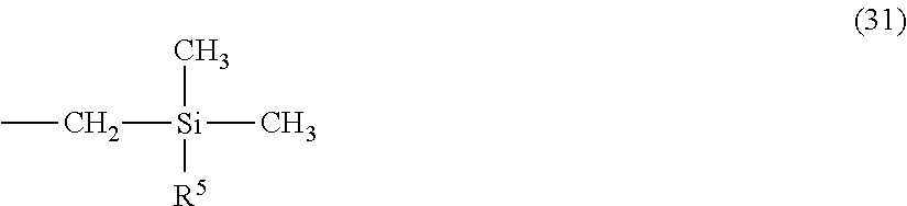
C([Si](C)([R5])C)C
